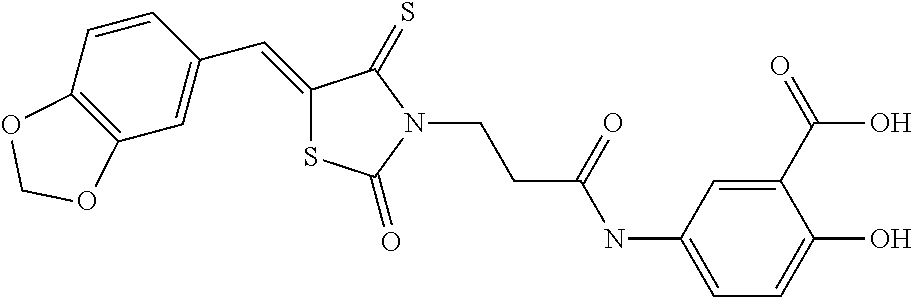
C1(=CC2=CC3=C(C=C2)OCO3)SC(=O)N(CCC(NC2=CC=C(O)C(C(=O)O)=C2)=O)C1=S
